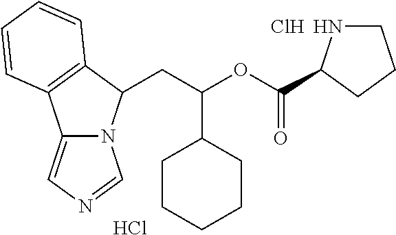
Cl.Cl.C(C(OC(=O)C1NCCC1)C1CCCCC1)C1N2C(=CN=C2)C2=C1C=CC=C2
